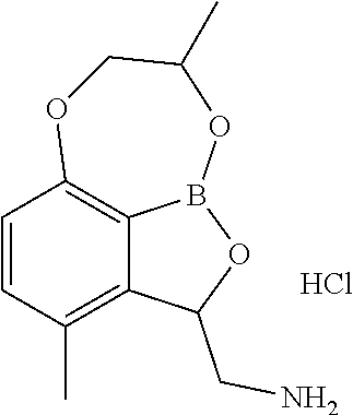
O1CC(C)OB2OC(CN)C3=C(C)C=CC1=C32.Cl
